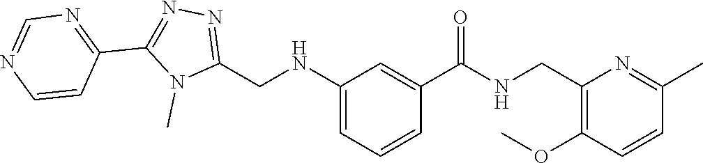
N(C1=CC=CC(C(=O)NCC2=C(OC)C=CC(C)=N2)=C1)CC1=NN=C(C2=NC=NC=C2)N1C
